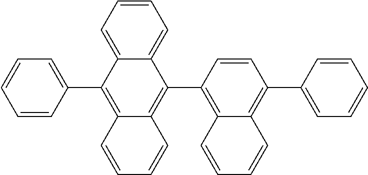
C12=C(C3=C4C=CC=CC4=C(C4=CC=CC=C4)C4=CC=CC=C34)C=CC(C3=CC=CC=C3)=C1C=CC=C2
